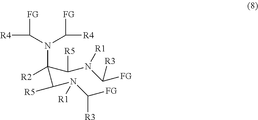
[FG]C(N(C([FG])[R4])C([R2])(C(N(C([FG])[R3])[R1])[R5])C(N(C([FG])[R3])[R1])[R5])[R4]
